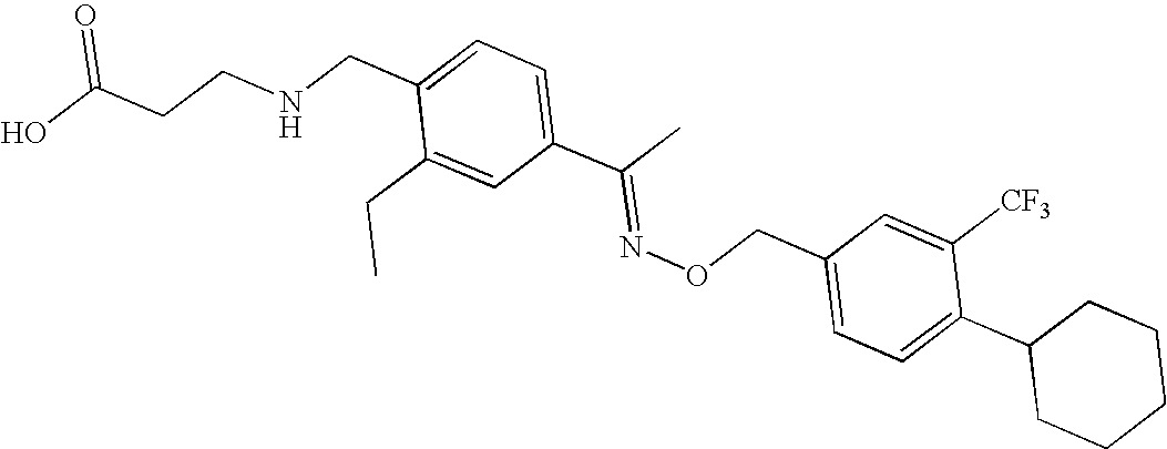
OC(CCNCC1=CC=C(C(C)=NOCC2=CC=C(C3CCCCC3)C([CF3])=C2)C=C1CC)=O
